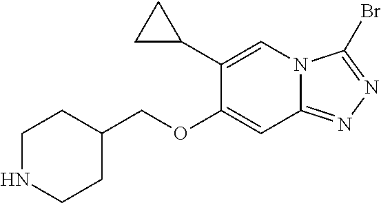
C1(OCC2CCNCC2)=CC2=NN=C(Br)N2C=C1C1CC1
